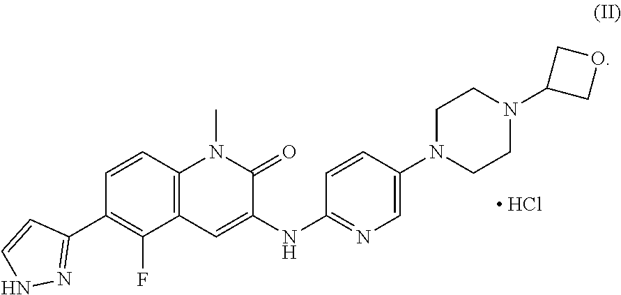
C1(C2=NNC=C2)=C(F)C2=C(C=C1)N(C)C(=O)C(NC1=NC=C(N3CCN(C4COC4)CC3)C=C1)=C2.[ HCl]
